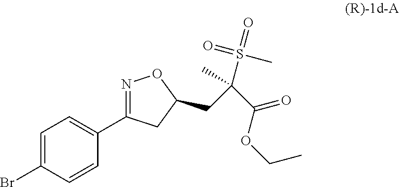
C1=C(Br)C=CC(C2=NOC(CC(C(=O)OCC)(S(C)(=O)=O)C)C2)=C1
